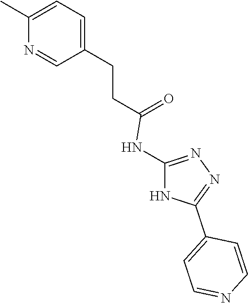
C1=C(CCC(=O)NC2=NN=C(C3=CC=NC=C3)N2)C=NC(C)=C1
